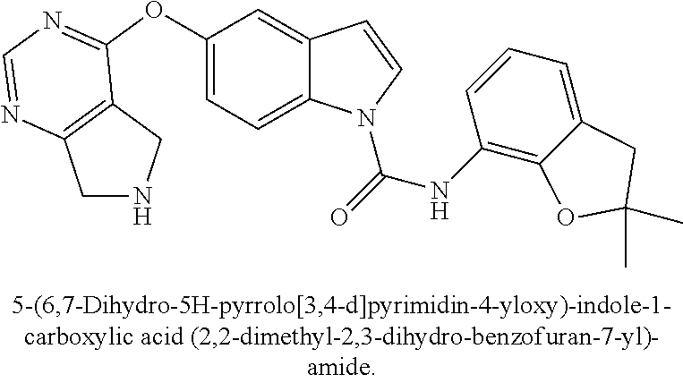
C1(OC2=NC=NC3=C2CNC3)=CC=C2C(=C1)C=CN2C(=O)NC1=C2C(=CC=C1)CC(C)(C)O2
